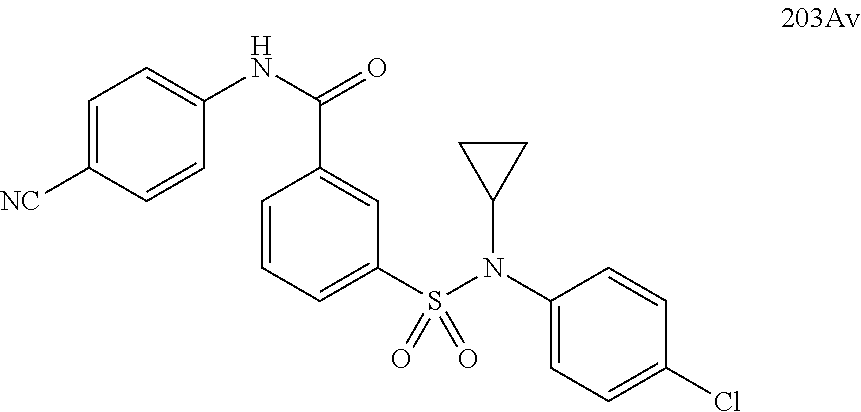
C1(N(S(C2=CC=CC(C(NC3=CC=C([NC])C=C3)=O)=C2)(=O)=O)C2CC2)=CC=C(Cl)C=C1
